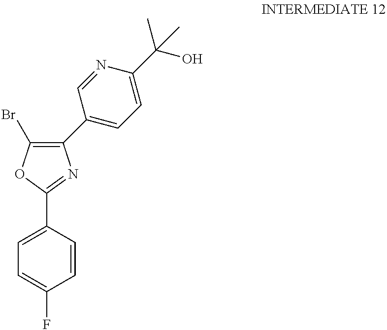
C1=C(F)C=CC(C2=NC(C3=CC=C(C(O)(C)C)N=C3)=C(Br)O2)=C1
